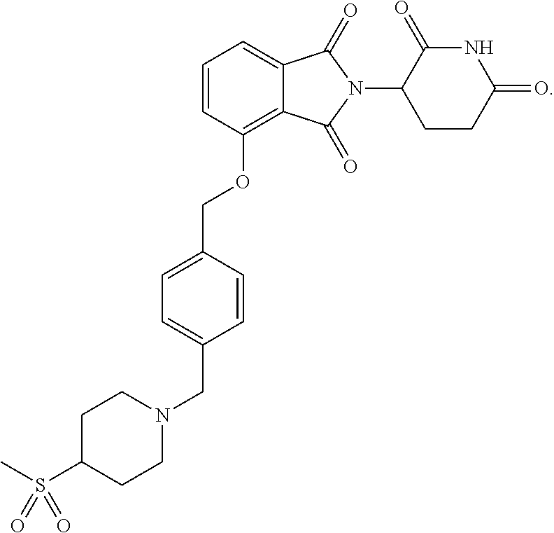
C12=CC=CC(OCC3=CC=C(CN4CCC(S(=O)(C)=O)CC4)C=C3)=C1C(=O)N(C1C(=O)NC(=O)CC1)C2=O
